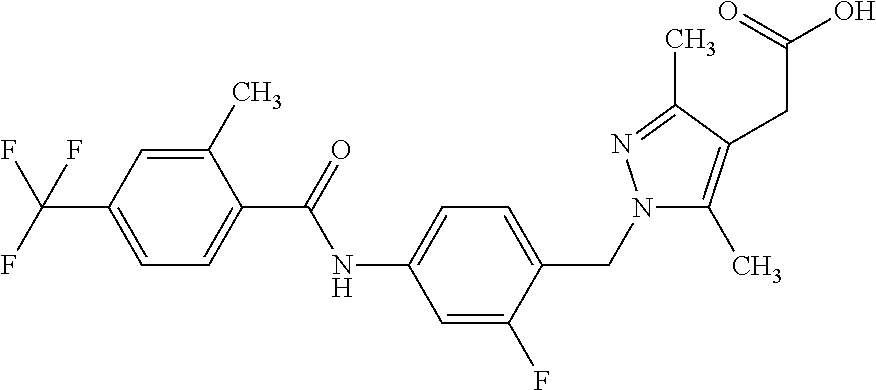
C1(C)=CC(C(F)(F)F)=CC=C1C(=O)NC1=CC=C(CN2C(C)=C(CC(O)=O)C(C)=N2)C(F)=C1
